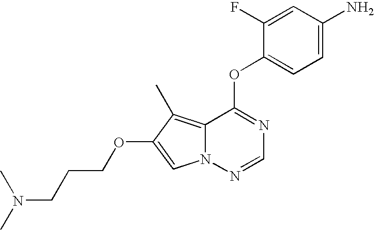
C1=C(F)C(OC2=NC=NN3C2=C(C)C(OCCCN(C)C)=C3)=CC=C1N
